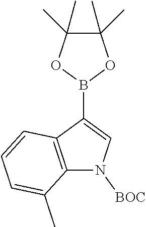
N1([BOC])C2=C(C(B3OC(C)(C)C(C)(C)O3)=C1)C=CC=C2C
